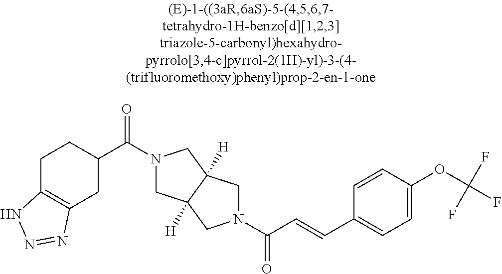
C1C2=C(CC(C(=O)N3CC4([H])C([H])(C3)CN(C(=O)C=CC3=CC=C(OC(F)(F)F)C=C3)C4)C1)N=NN2
